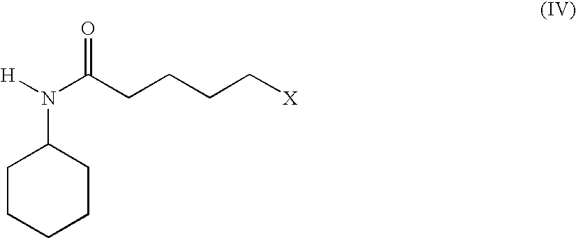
N(C(CCCC[X])=O)(C1CCCCC1)[H]
